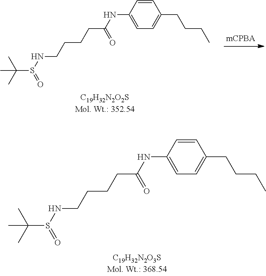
C1=CC(NC(CCCCNS(C(C)(C)C)=O)=O)=CC=C1CCCC.C1=CC(NC(CCCCNS(C(C)(C)C)=O)=O)=CC=C1CCCC
